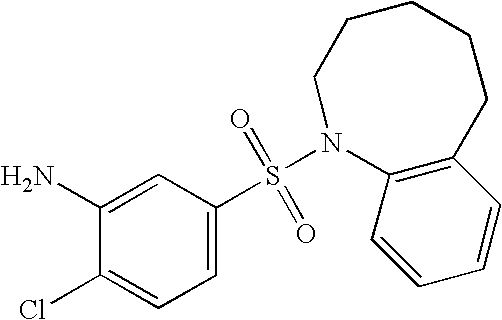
C1(N)=CC(S(=O)(=O)N2C3=C(C=CC=C3)CCCCC2)=CC=C1Cl
